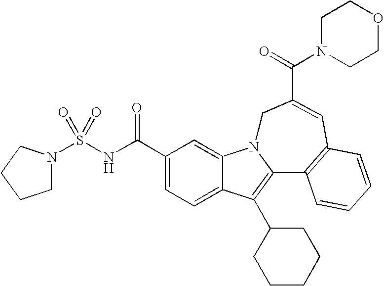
C1(C(NS(=O)(=O)N2CCCC2)=O)=CC=C2C(=C1)N1C(=C2C2CCCCC2)C2=C(C=C(C(=O)N3CCOCC3)C1)C=CC=C2
